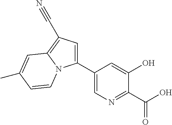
C1(C2=CN=C(C(O)=O)C(O)=C2)=CC(C#N)=C2N1C=CC(C)=C2
